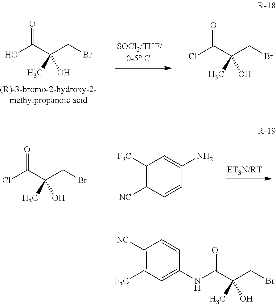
C1([NC])=C([F3C])C=C(NC(C(C)(O)CBr)=O)C=C1.OC(C(CBr)(C)O)=O.ClC(C(CBr)(C)O)=O.ClC(C(CBr)(C)O)=O.C1([F3C])=C([NC])C=CC(N)=C1
